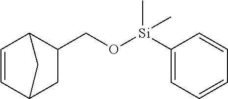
C1([Si](OCC2C3C=CC(C2)C3)(C)C)=CC=CC=C1
